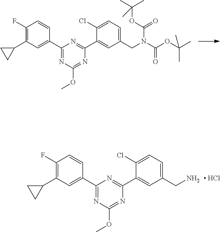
C1(F)=C(C2CC2)C=C(C2=NC(OC)=NC(C3=CC(CN(C(OC(C)(C)C)=O)C(OC(C)(C)C)=O)=CC=C3Cl)=N2)C=C1.C1(F)=C(C2CC2)C=C(C2=NC(OC)=NC(C3=CC(CN)=CC=C3Cl)=N2)C=C1.[ HCl]
